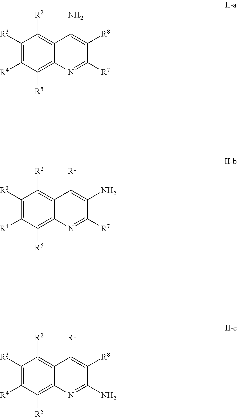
C1([R3])=C([R4])C([R5])=C2C(=C1[R2])C(N)=C([R8])C([R7])=N2.C1([R3])=C([R4])C([R5])=C2C(=C1[R2])C([R1])=C(N)C([R7])=N2.C1([R3])=C([R4])C([R5])=C2C(=C1[R2])C([R1])=C([R8])C(N)=N2
